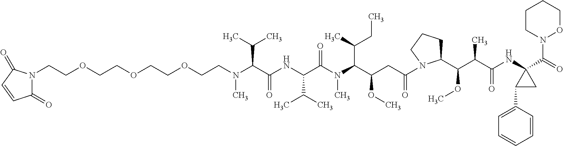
C(COCCN(C(C(=O)NC(C(N(C(C(CC(=O)N1C(C(C(C(NC2(C(=O)N3OCCCC3)C(C3=CC=CC=C3)C2)=O)C)OC)CCC1)OC)C(C)CC)C)=O)C(C)C)C(C)C)C)OCCOCCN1C(=O)C=CC1=O
